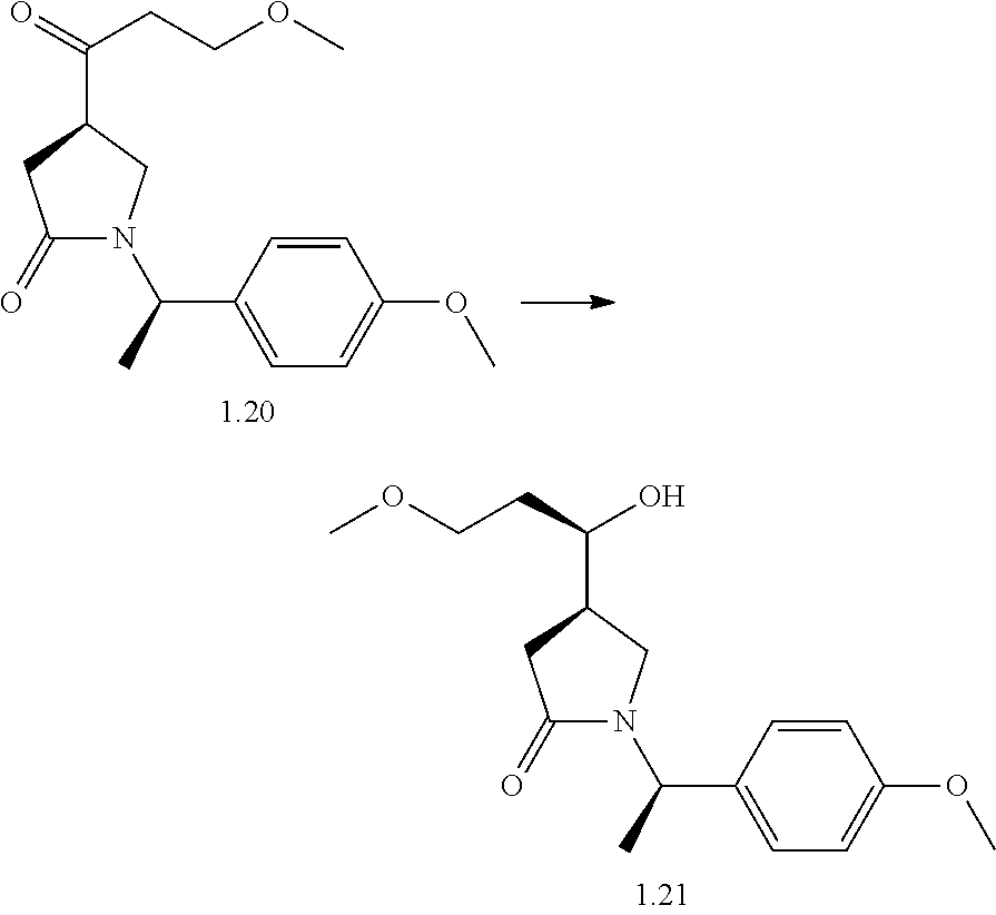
C1(=O)N(C(C)C2=CC=C(OC)C=C2)CC(C(=O)CCOC)C1.C1(=O)N(C(C)C2=CC=C(OC)C=C2)CC(C(CCOC)O)C1
